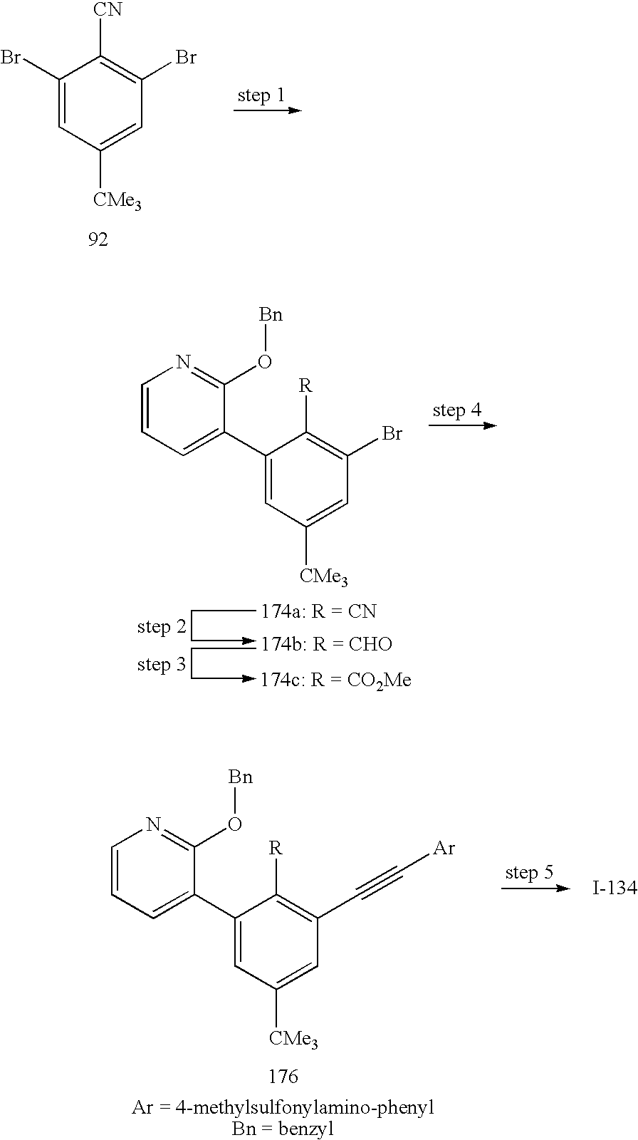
C1(Br)=CC([CMe3])=CC(Br)=C1[CN].C1(C2=CC=CN=C2O[Bn])=CC([CMe3])=CC(Br)=C1[R].C1(C2=CC=CN=C2O[Bn])=CC([CMe3])=CC(C#C[Ar])=C1[R]
